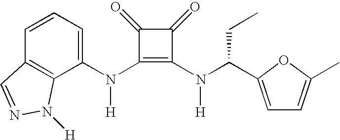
N(C1=C(N(C(CC)C2=CC=C(C)O2)[H])C(=O)C1=O)(C1=CC=CC2=C1N([H])N=C2)[H]
